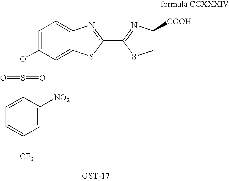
C1(OS(C2=CC=C([CF3])C=C2[NO2])(=O)=O)=CC=C2C(=C1)SC(C1=NC([COOH])CS1)=N2
